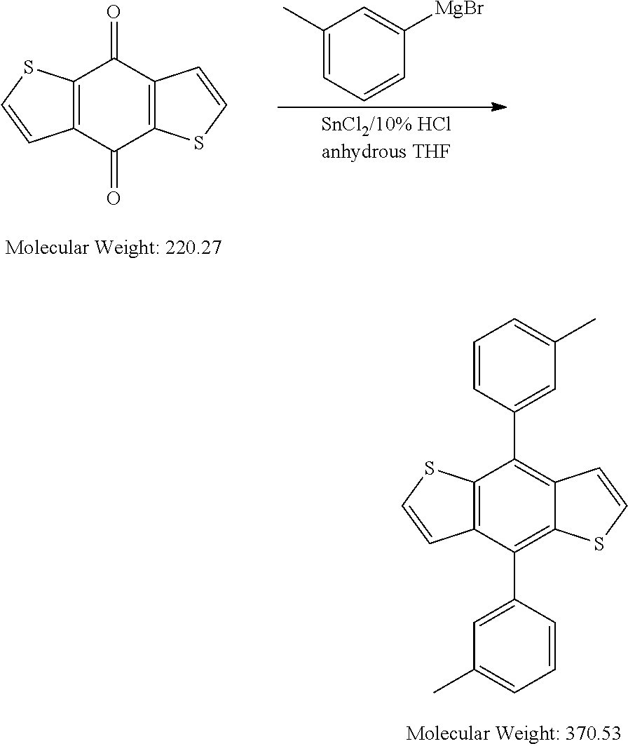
C12=C(C(=O)C3=C(C1=O)C=CS3)C=CS2.C1(C)=CC=CC([MgBr])=C1.C12=C(C(C3=CC(C)=CC=C3)=C3C(=C1C1=CC(C)=CC=C1)C=CS3)C=CS2
